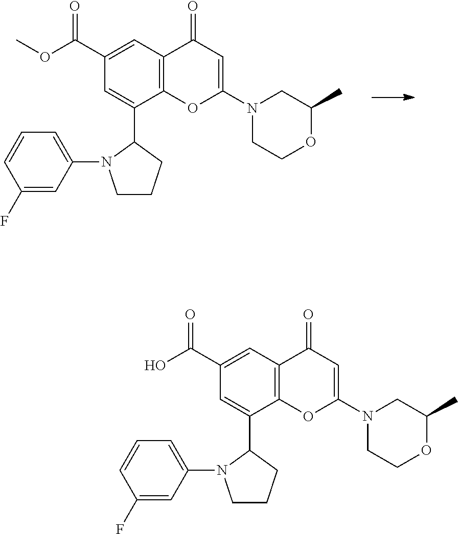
N1(C2=CC(=O)C3=C(O2)C(C2N(C4=CC=CC(F)=C4)CCC2)=CC(C(OC)=O)=C3)CCOC(C)C1.N1(C2=CC(=O)C3=C(O2)C(C2N(C4=CC=CC(F)=C4)CCC2)=CC(C(O)=O)=C3)CCOC(C)C1
